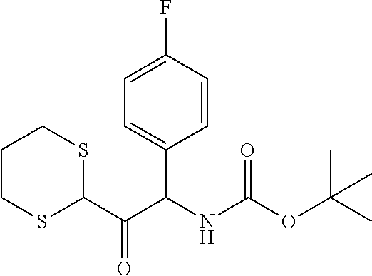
C1=C(F)C=CC(C(NC(OC(C)(C)C)=O)C(C2SCCCS2)=O)=C1
